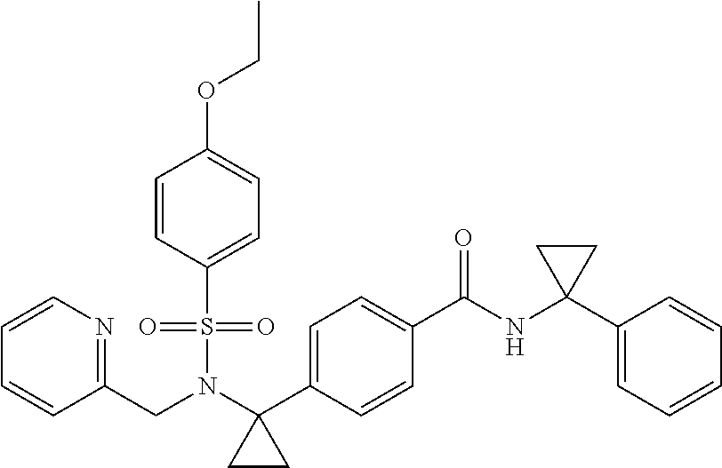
C1=CN=C(CN(C2(C3=CC=C(C(NC4(C5=CC=CC=C5)CC4)=O)C=C3)CC2)S(=O)(=O)C2=CC=C(OCC)C=C2)C=C1
